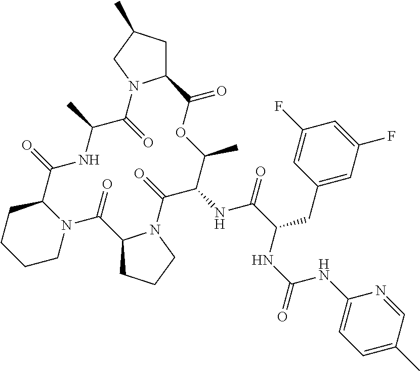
C1N2C(CCC1)C(=O)NC(C)C(=O)N1C(CC(C)C1)C(=O)OC(C)C(NC(=O)C(CC1=CC(F)=CC(F)=C1)NC(NC1=CC=C(C)C=N1)=O)C(=O)N1C(C2=O)CCC1
